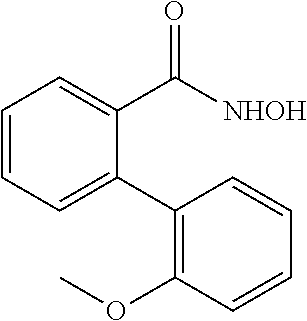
C1=CC=C(C2=C(OC)C=CC=C2)C(C(=O)[NHOH])=C1
